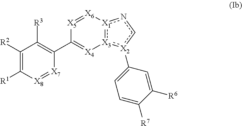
C1([R2])=C([R1])[X8]=[X7]C(C2=[X4][X3]3:[X1](nc[X2]:3C3=CC=C([R7])C([R6])=C3)[X6]=[X5]2)=C1[R3]
